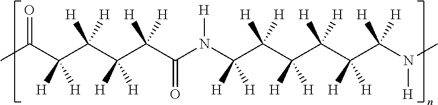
CC(C(C(C(C(C(N(C(C(C(C(C(C(N(C)[H])([H])[H])([H])[H])([H])[H])([H])[H])([H])[H])([H])[H])[H])=O)([H])[H])([H])[H])([H])[H])([H])[H])=O
